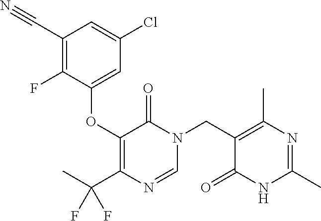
N1(CC2=C(C)N=C(C)NC2=O)C=NC(C(F)(F)C)=C(OC2=CC(Cl)=CC(C#N)=C2F)C1=O
